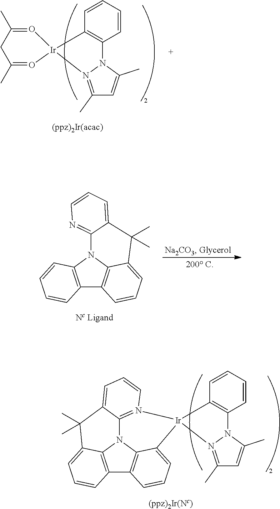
C1=CC2=C(C=C1)N1N(=C(C)C=C1C)[Ir]21O=C(C)CC(C)=O1.C12=C(N3C4=C1C=CC=C4C(C)(C)C1=CC=CN=C31)C=CC=C2.C1=CC2=C(C=C1)N1N(=C(C)C=C1C)[Ir]21C2=CC=CC3=C2N2C4=C3C=CC=C4C(C)(C)C3=CC=CN1=C23
